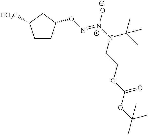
C1CC(ON=[N+](N(C(C)(C)C)CCOC(OC(C)(C)C)=O)[O-])CC1[HO2C]
